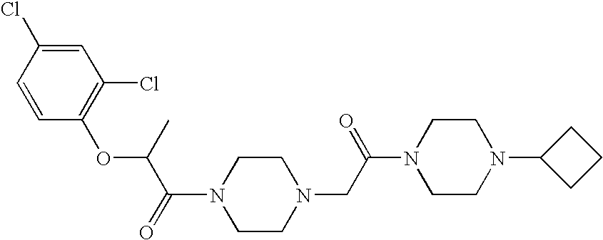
N1(C(=O)C(OC2=C(Cl)C=C(Cl)C=C2)C)CCN(CC(N2CCN(C3CCC3)CC2)=O)CC1
